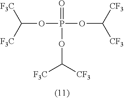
O(P(OC([CF3])[CF3])(OC([F3C])[CF3])=O)C([F3C])[F3C]
